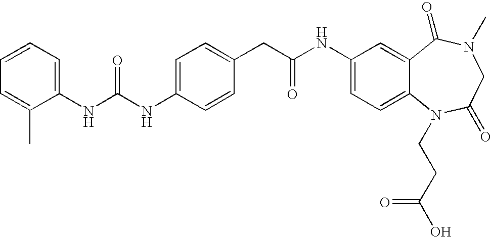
C1(NC(NC2=CC=C(CC(NC3=CC=C4C(=C3)C(=O)N(C)CC(=O)N4CCC(O)=O)=O)C=C2)=O)=CC=CC=C1C
